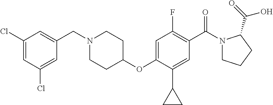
C1(Cl)=CC(Cl)=CC(CN2CCC(OC3=CC(F)=C(C(=O)N4CCCC4C(O)=O)C=C3C3CC3)CC2)=C1
